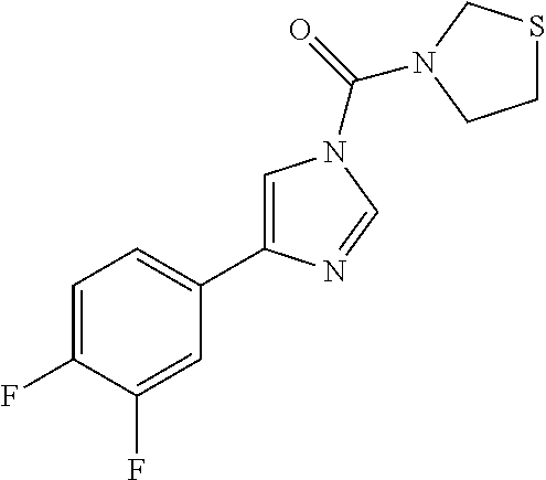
C1=C(F)C(F)=CC(C2=CN(C(=O)N3CSCC3)C=N2)=C1
